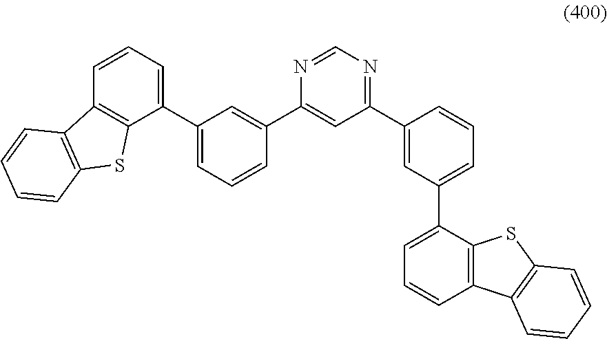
S1C2=C(C=CC=C2C2=CC=CC(C3=NC=NC(C4=CC(C5=CC=CC6=C5SC5=C6C=CC=C5)=CC=C4)=C3)=C2)C2=C1C=CC=C2
